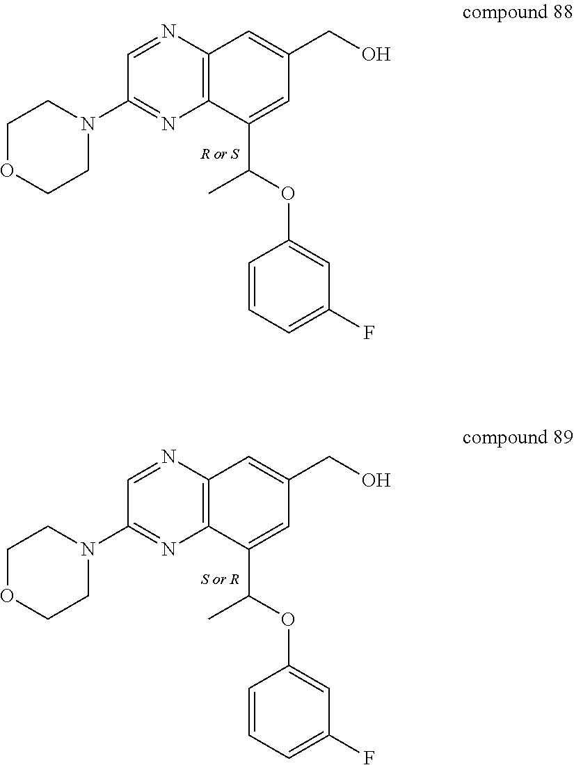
C1=NC2=C(N=C1N1CCOCC1)C(C(OC1=CC(F)=CC=C1)C)=CC(CO)=C2.C1=NC2=C(N=C1N1CCOCC1)C(C(OC1=CC(F)=CC=C1)C)=CC(CO)=C2
